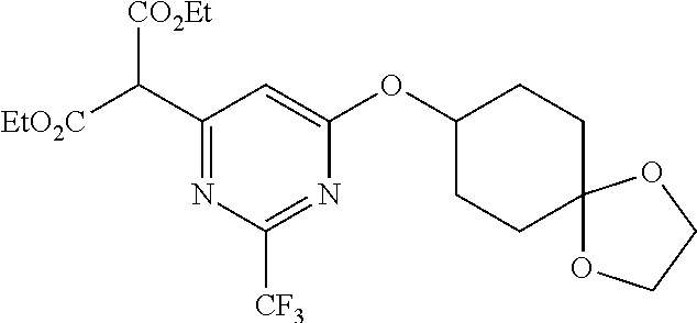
[EtO2C]C(C1=NC([CF3])=NC(OC2CCC3(CC2)OCCO3)=C1)[CO2Et]
